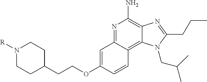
N1([R])CCC(CCOC2=CC3=NC(N)=C4C(=C3C=C2)N(CC(C)C)C(CCC)=N4)CC1
